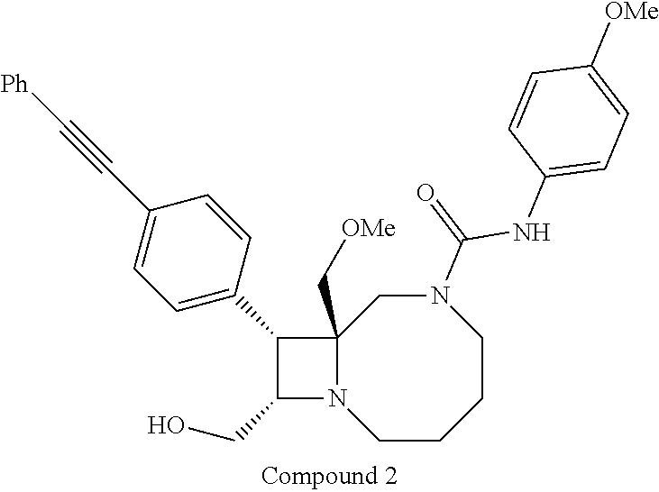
C1C2(C[OMe])N(CCCCN1C(NC1=CC=C([OMe])C=C1)=O)C(CO)C2C1=CC=C(C#C[Ph])C=C1
